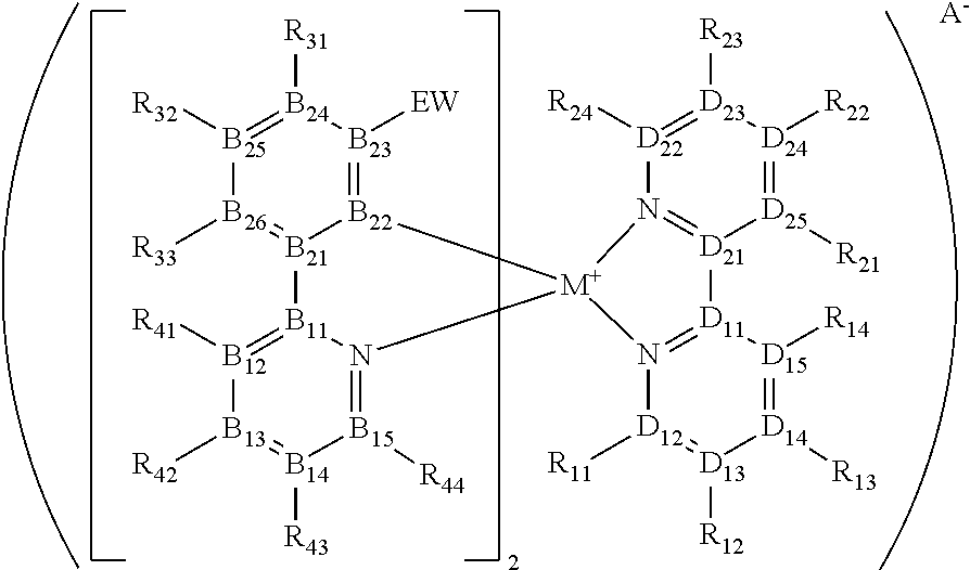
[B22]12=[B23]([EW])[B24]([R31])=[B25]([R32])[B26]([R33])=[B21]1[B11]1=[B12]([R41])[B13]([R42])=[B14]([R43])[B15]([R44])=N1[M+]21N2=[D21]([D25]([R21])=[D24]([R22])[D23]([R23])=[D22]2[R24])[D11]2=N1[D12]([R11])=[D13]([R12])[D14]([R13])=[D15]2[R14].[A-]
